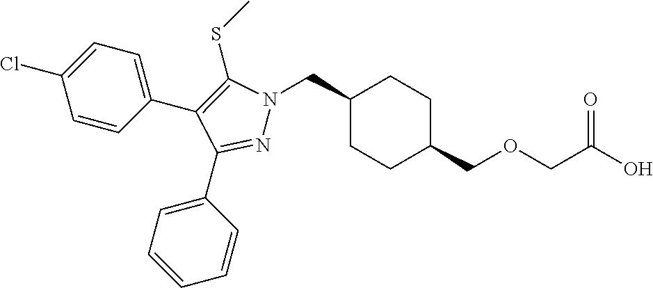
C1(CN2N=C(C3=CC=CC=C3)C(C3=CC=C(Cl)C=C3)=C2SC)CCC(COCC(O)=O)CC1
